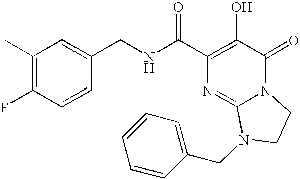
N(C(C1=C(O)C(=O)N2C(=N1)N(CC1=CC=CC=C1)CC2)=O)CC1=CC(C)=C(F)C=C1
